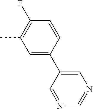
C1=C(C2=CN=CN=C2)C=CC(F)=C1C
